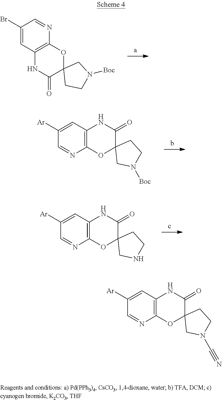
C12=C(N=CC(Br)=C1)OC1(C(=O)N2)CCN([Boc])C1.C12=C(C=C([Ar])C=N1)NC(=O)C1(O2)CN([Boc])CC1.C12=C(C=C([Ar])C=N1)NC(=O)C1(O2)CNCC1.C12=C(C=C([Ar])C=N1)NC(=O)C1(O2)CN(C#N)CC1
